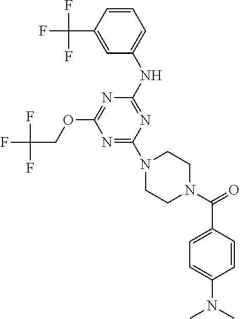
C1=CC(C(F)(F)F)=CC(NC2=NC(N3CCN(C(=O)C4=CC=C(N(C)C)C=C4)CC3)=NC(OCC(F)(F)F)=N2)=C1
